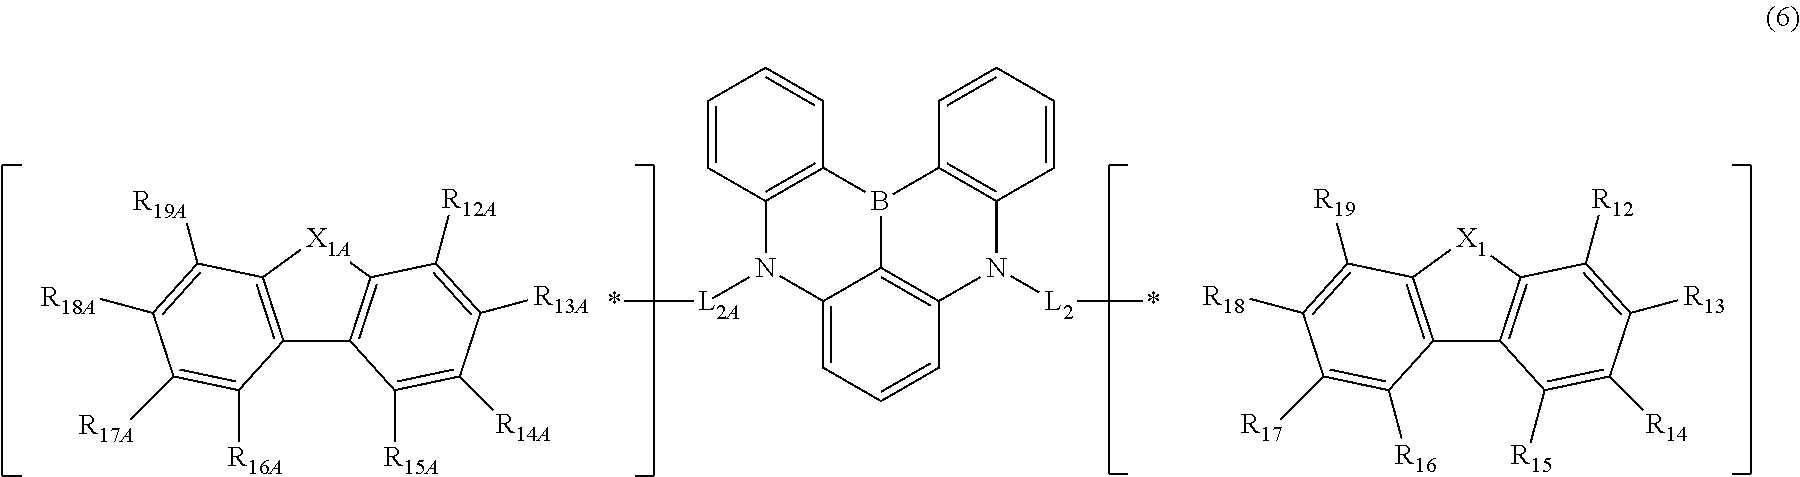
C12=CC=CC3=C1B(C1=C(N2[L2A]*)C=CC=C1)C1=C(N3[L2]*)C=CC=C1.C12=C([X1]C3=C1C([R15])=C([R14])C([R13])=C3[R12])C([R19])=C([R18])C([R17])=C2[R16].C12=C([X1A]C3=C1C([R15A])=C([R14A])C([R13A])=C3[R12A])C([R19A])=C([R18A])C([R17A])=C2[R16A]
